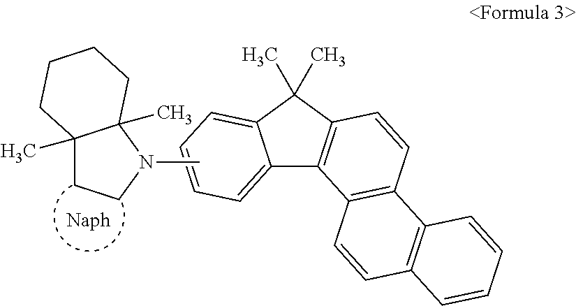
C12=CC=CC=C1C(C)(C)C1=C2C2=C(C=C1)C1=C(C=C2)C=CC=C1.C12(C)CCN(C)C1(C)CCCC2
